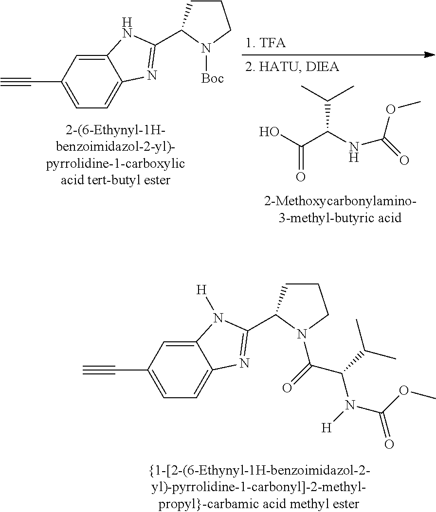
C(C(C(=O)O)NC(OC)=O)(C)C.C12=CC(C#C)=CC=C1N=C(C1CCCN1[Boc])N2.C12=CC(C#C)=CC=C1N=C(C1CCCN1C(C(N(C(=O)OC)[H])C(C)C)=O)N2[H]
